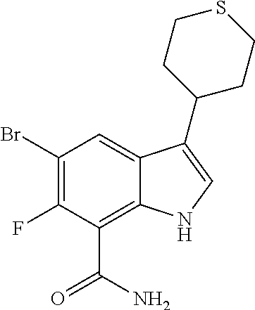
C1(Br)=C(F)C(C(=O)N)=C2C(=C1)C(C1CCSCC1)=CN2
